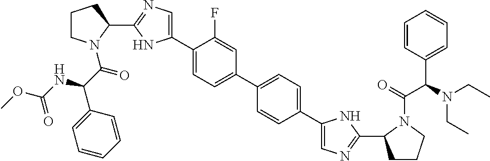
C1(C2=CN=C(C3CCCN3C(=O)C(NC(OC)=O)C3=CC=CC=C3)N2)=CC=C(C2=CC=C(C3=CN=C(C4CCCN4C(=O)C(N(CC)CC)C4=CC=CC=C4)N3)C=C2)C=C1F
